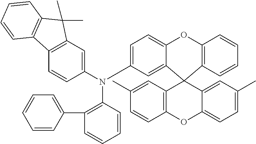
C1=CC2=C(C=C1)C1(C3=CC(N(C4=CC5=C(C=C4)C4=C(C5(C)C)C=CC=C4)C4=C(C5=CC=CC=C5)C=CC=C4)=CC=C3O2)C2=CC(C)=CC=C2OC2=C1C=C(C)C=C2
